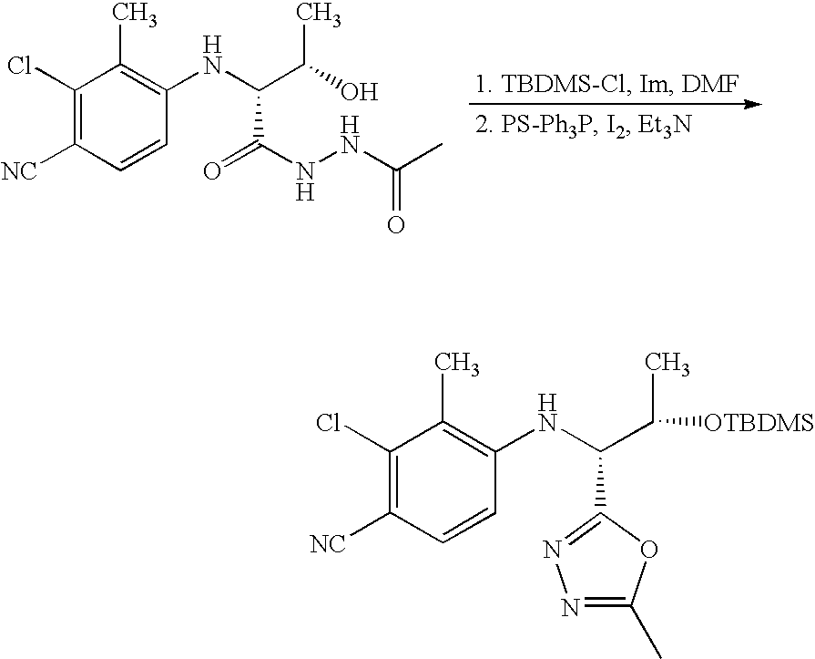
C1(Cl)=C([NC])C=CC(NC(C(O)C)C(=O)NNC(C)=O)=C1C.C1(Cl)=C([NC])C=CC(NC(C([OTBDMS])C)C2=NN=C(C)O2)=C1C
